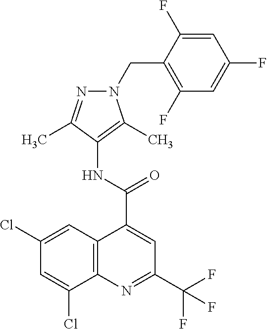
C12=C(N=C(C(F)(F)F)C=C1C(=O)NC1=C(C)N(CC3=C(F)C=C(F)C=C3F)N=C1C)C(Cl)=CC(Cl)=C2
